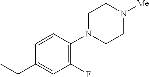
C1(F)=C(N2CCN([Me])CC2)C=CC(CC)=C1
